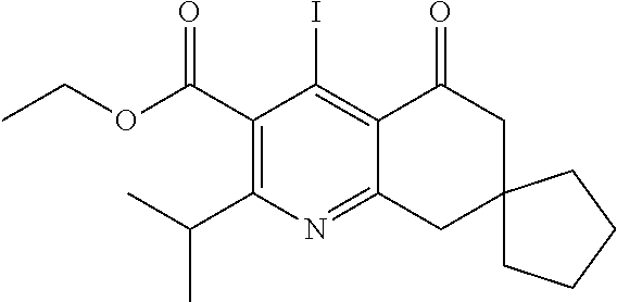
C1(C(OCC)=O)=C(C(C)C)N=C2C(=C1I)C(=O)CC1(C2)CCCC1
